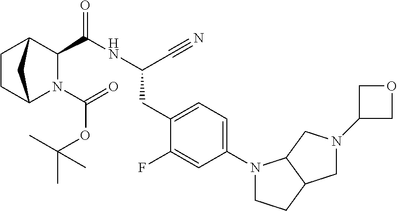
N1(C(=O)OC(C)(C)C)C2CCC(C1C(NC(C#N)CC1=CC=C(N3CCC4C3CN(C3COC3)C4)C=C1F)=O)C2
